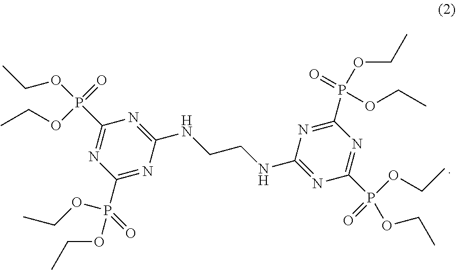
C1(P(=O)(OCC)OCC)=NC(NCCNC2=NC(P(=O)(OCC)OCC)=NC(P(OCC)(=O)OCC)=N2)=NC(P(=O)(OCC)OCC)=N1
